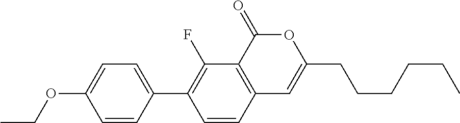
C12=C(C(=O)OC(CCCCCC)=C1)C(F)=C(C1=CC=C(OCC)C=C1)C=C2
